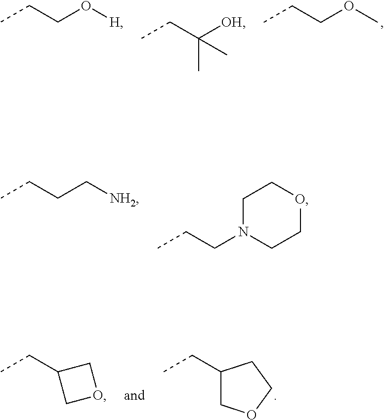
CCC1COCC1.CCC1COC1.CCCC[NH2].CCCN1CCOCC1.CCCOC.CCCO[H].CCC([OH])(C)C
